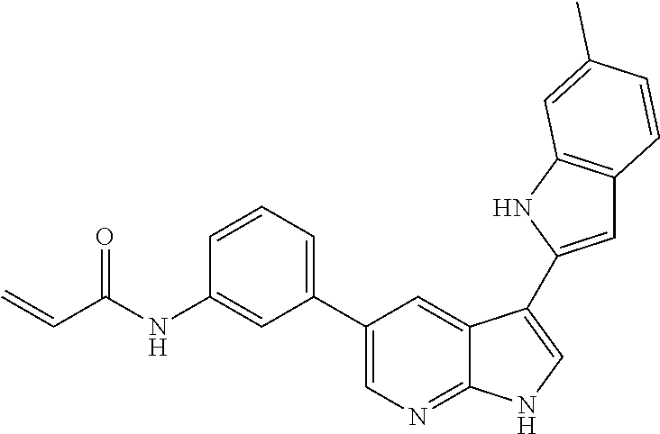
N(C1=CC(C2=CN=C3C(=C2)C(C2=CC4=C(N2)C=C(C)C=C4)=CN3)=CC=C1)C(C=C)=O
